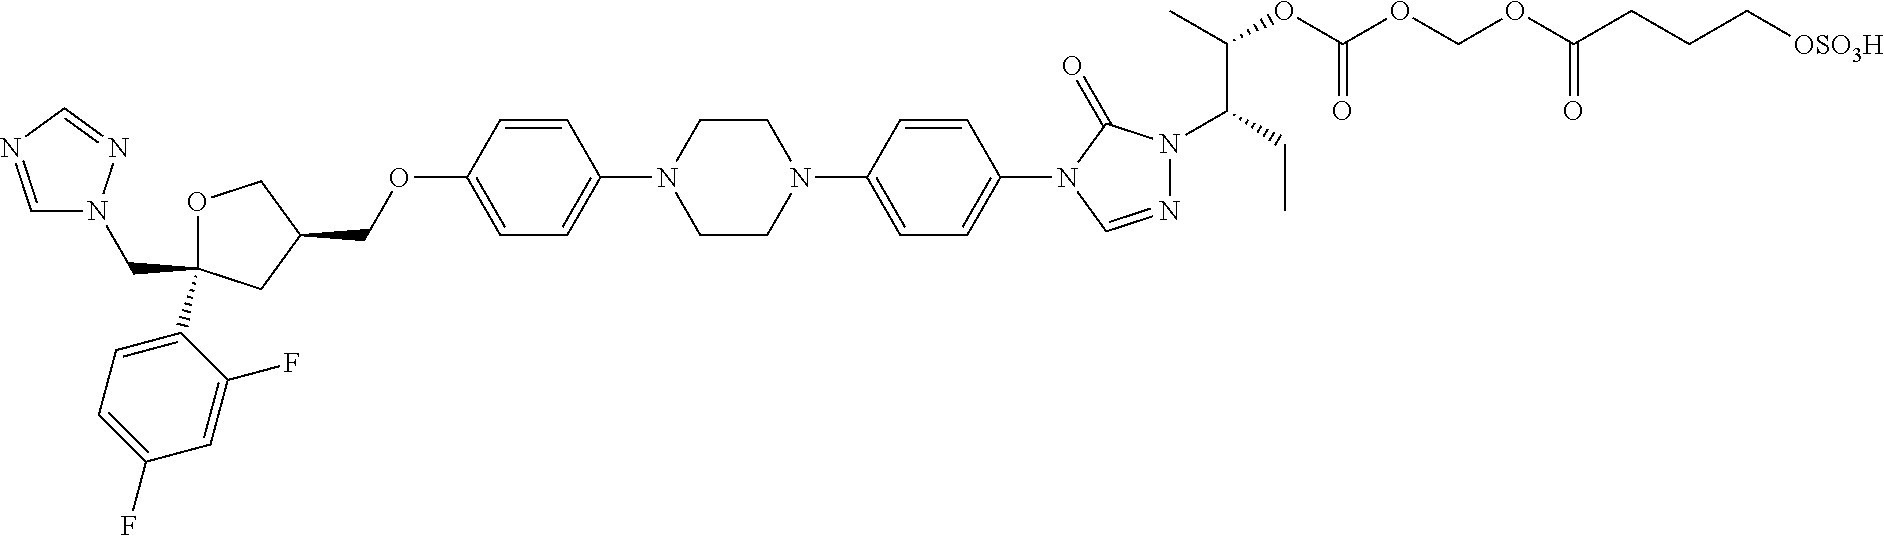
C1OC(C2=CC=C(F)C=C2F)(CN2C=NC=N2)CC1COC1=CC=C(N2CCN(C3=CC=C(N4C=NN(C(CC)C(C)OC(OCOC(CCC[OSO3H])=O)=O)C4=O)C=C3)CC2)C=C1
